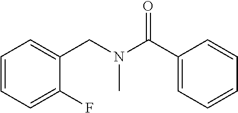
C1=CC=C(F)C(CN(C(C2=CC=CC=C2)=O)C)=C1
